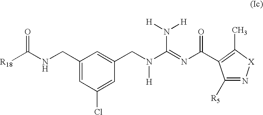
C1(CN([H])C(N([H])[H])=NC(=O)C2=C(C)[X]N=C2[R5])=CC(CNC([R18])=O)=CC(Cl)=C1
